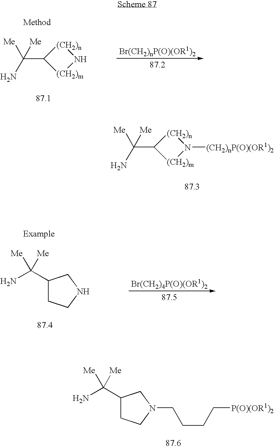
C(N)(C1[(CH2)n]N[(CH2)m]1)([Me])[Me].C(N)(C1[(CH2)n]N([(CH2)nP(O)(OR1)2])[(CH2)m]1)([Me])[Me].C1(C(N)([Me])[Me])CCN(CCCC[P(O)(OR1)2])C1.C1(C(N)([Me])[Me])CCNC1
